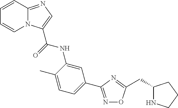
N1=C(C2=CC=C(C)C(NC(=O)C3=CN=C4N3C=CC=C4)=C2)N=C(CC2NCCC2)O1
